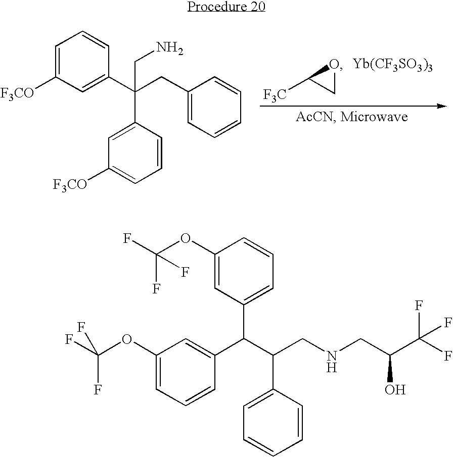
C1=C([F3CO])C=C(C(CC2=CC=CC=C2)(C2=CC([F3CO])=CC=C2)CN)C=C1.C1OC1[F3C].[Yb(CF3SO3)3].C1(OC(F)(F)F)=CC=CC(C(C(C2=CC=CC=C2)CNCC(O)C(F)(F)F)C2=CC=CC(OC(F)(F)F)=C2)=C1
